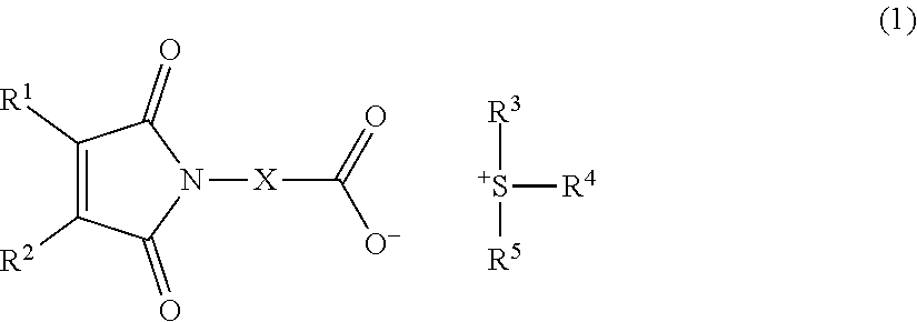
C1([R1])=C([R2])C(=O)N([X]C([O-])=O)C1=O.[R3][S+]([R5])[R4]
